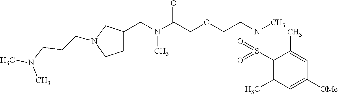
C1(S(N(CCOCC(N(CC2CCN(CCCN(C)C)C2)C)=O)C)(=O)=O)=C(C)C=C([OMe])C=C1C
